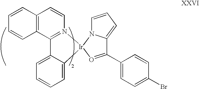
C12=C(C3=N(C=C1)[Ir]1(C4=CC=CC=C34)N3C(=CC=C3)C(C3=CC=C(Br)C=C3)=O1)C=CC=C2
